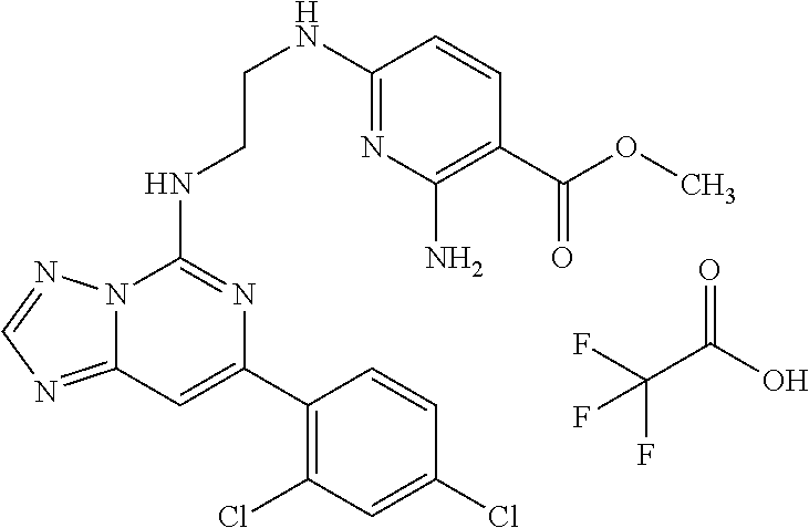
C12=NC=NN1C(NCCNC1=NC(N)=C(C(=O)OC)C=C1)=NC(C1=C(Cl)C=C(Cl)C=C1)=C2.C(C(O)=O)(F)(F)F
